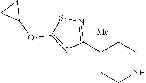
C1([Me])(C2=NSC(OC3CC3)=N2)CCNCC1
